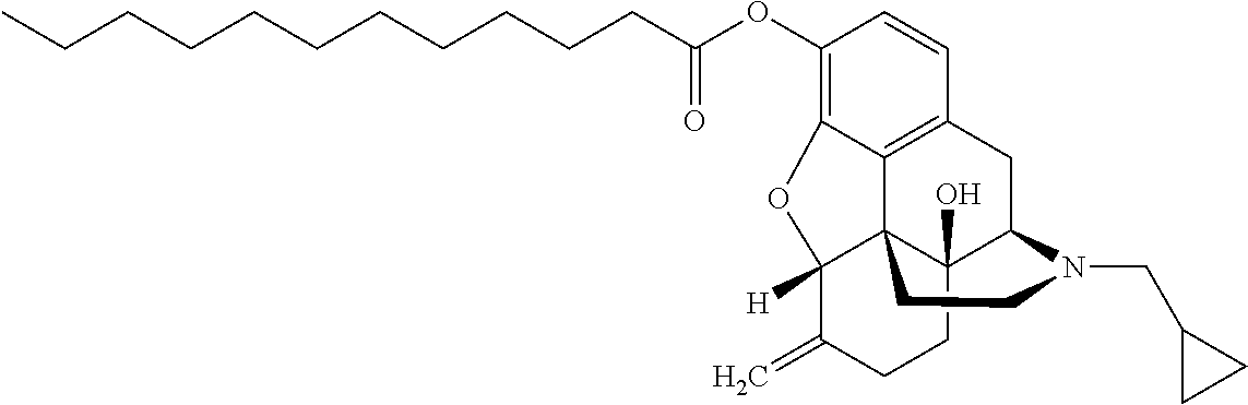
C(CCCCCCCCC(OC1=C2C3=C(C=C1)CC1C4(O)C3(C([H])(C(=C)CC4)O2)CCN1CC1CC1)=O)CC
